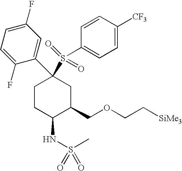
C1CC(NS(C)(=O)=O)C(COCC[SiMe3])CC1(C1=CC(F)=CC=C1F)S(C1=CC=C([CF3])C=C1)(=O)=O
